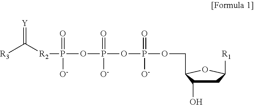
[R3]C([R2]P(OP(OP(OCC1C(O)CC([R1])O1)(=O)[O-])(=O)[O-])(=O)[O-])=[Y]
